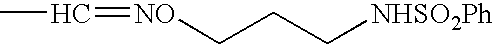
C(C)=[NO]CCC[NHSO2Ph]
